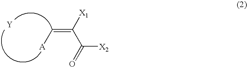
[A]C=C([X1])C(=O)[X2].[Y]
